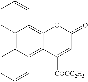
C12=C3C(=C4C(=C1C=CC=C2)OC(=O)C=C4[COOC2H5])C=CC=C3
